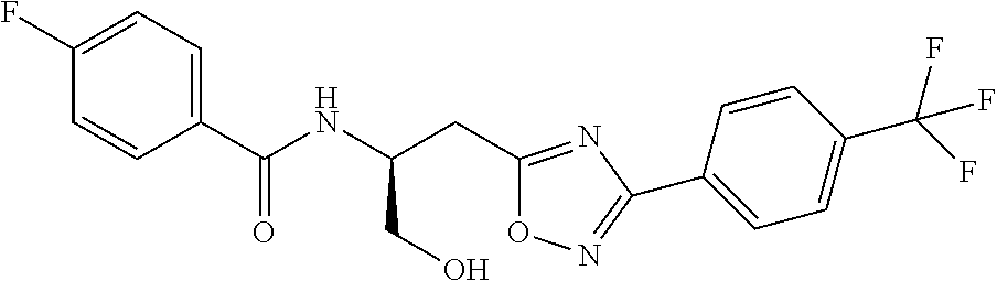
FC1=CC=C(C(NC(CC2=NC(C3=CC=C(C(F)(F)F)C=C3)=NO2)CO)=O)C=C1
